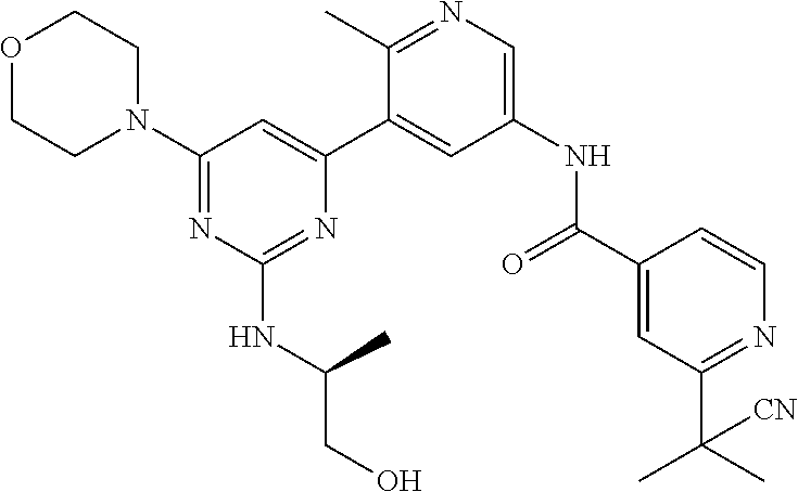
O1CCN(C2=NC(NC(CO)C)=NC(C3=CC(NC(C4=CC(C(C)(C)[CN])=NC=C4)=O)=CN=C3C)=C2)CC1
